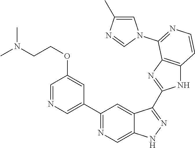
C1(C2=NC=C3C(=C2)C(C2=NC4=C(N2)C=CN=C4N2C=C(C)N=C2)=NN3)=CN=CC(OCCN(C)C)=C1
